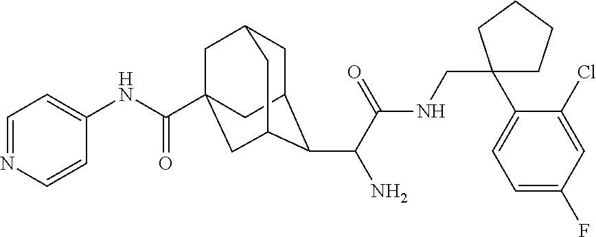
C1C2C(C(C(NCC3(C4=CC=C(F)C=C4Cl)CCCC3)=O)N)C3CC(C(NC4=CC=NC=C4)=O)(CC1C3)C2
